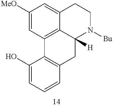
C1([MeO])=CC2=C3C(=C1)CCN([Bu])C3([H])CC1=C2C(O)=CC=C1
